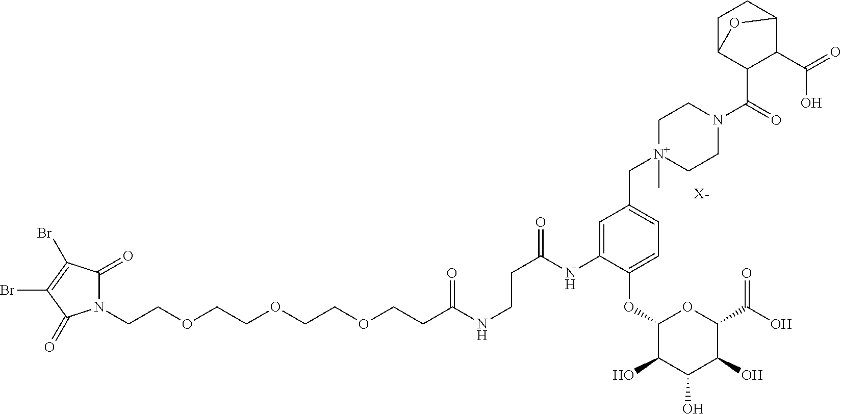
N1(CCOCCOCCOCCC(NCCC(=O)NC2=CC(C[N+]3(C)CCN(C(=O)C4C(C(=O)O)C5CCC4O5)CC3)=CC=C2OC2C(O)C(O)C(O)C(C(O)=O)O2)=O)C(=O)C(Br)=C(Br)C1=O.[X-]
